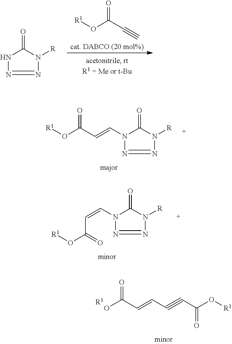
OC(C=CC#CC(O[R1])=O)=O.[R1].N1N=NN([R])C1=O.[cat. DABCO (20 mol%)].O=C(O[R1])C#C.O(C(C=CN1N=NN([R])C1=O)=O)[R1].C(=CN1N=NN([R])C1=O)C(=O)O[R1]
